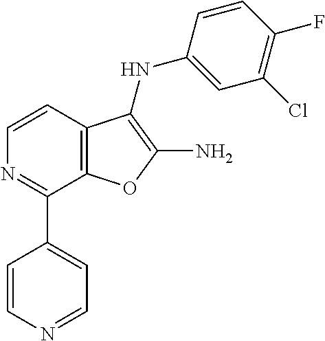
N1=C(C2=CC=NC=C2)C2=C(C=C1)C(NC1=CC(Cl)=C(F)C=C1)=C(N)O2
